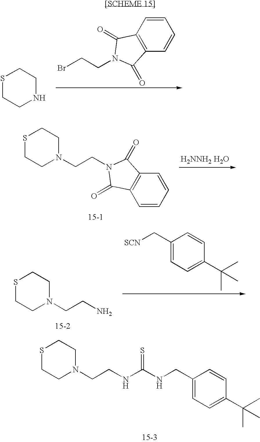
C1=CC(CNC(NCCN2CCSCC2)=S)=CC=C1C(C)(C)C.C1=CC2=C(C=C1)C(=O)N(CCBr)C2=O.S1CCNCC1.S1CCN(CCN2C(=O)C3=C(C=CC=C3)C2=O)CC1.[H2NNH2 H2O].C1=CC(C[SCN])=CC=C1C(C)(C)C.S1CCN(CCN)CC1
